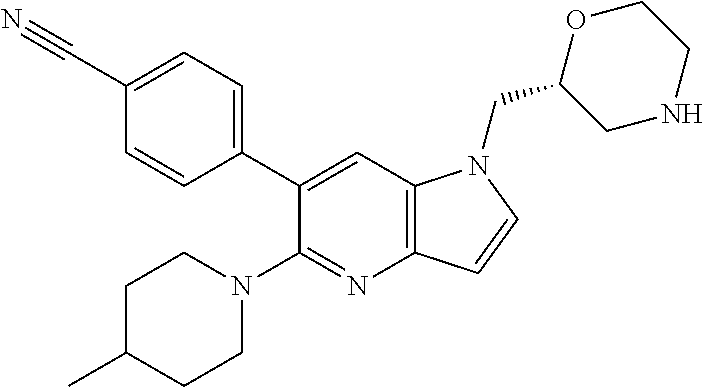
C1(C#N)=CC=C(C2=CC3=C(N=C2N2CCC(C)CC2)C=CN3CC2CNCCO2)C=C1
